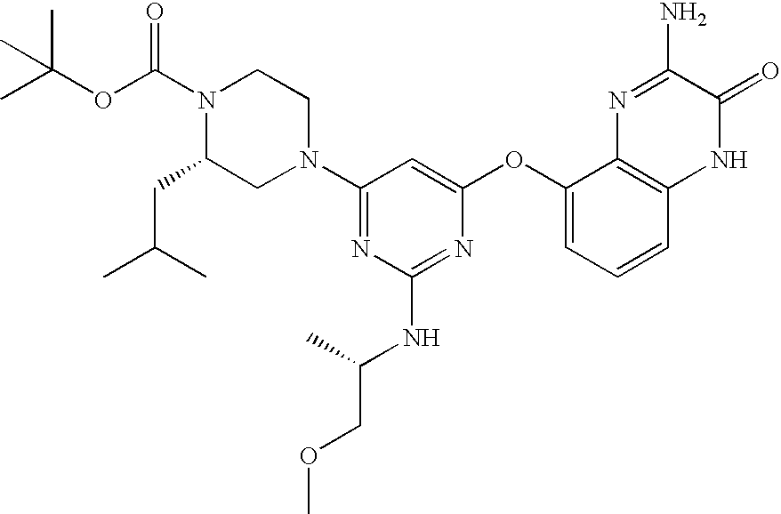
N1(C(OC(C)(C)C)=O)C(CC(C)C)CN(C2=NC(NC(COC)C)=NC(OC3=CC=CC4=C3N=C(N)C(=O)N4)=C2)CC1
